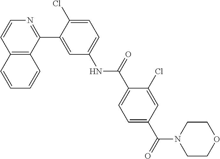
C12=C(C(C3=CC(NC(C4=CC=C(C(N5CCOCC5)=O)C=C4Cl)=O)=CC=C3Cl)=NC=C1)C=CC=C2
